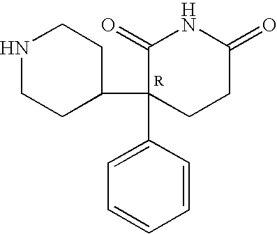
N1CCC(C2(C3=CC=CC=C3)CCC(=O)NC2=O)CC1
